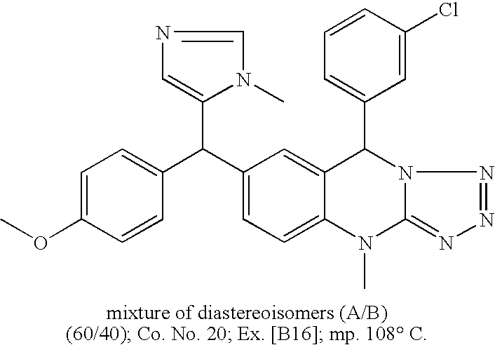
C1=C(OC)C=CC(C(C2=CC=C3C(=C2)C(C2=CC=CC(Cl)=C2)N2C(=NN=N2)N3C)C2=CN=CN2C)=C1
